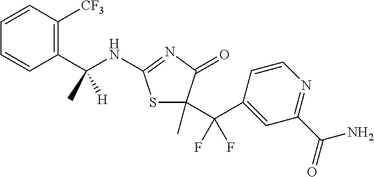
C1=CC(C(NC2=NC(=O)C(C(C3=CC(C(N)=O)=NC=C3)(F)F)(C)S2)(C)[H])=C([CF3])C=C1
